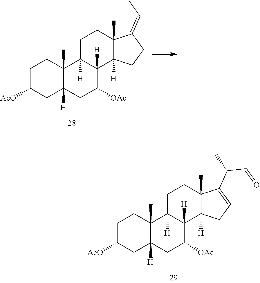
C1C([AcO])CC2([H])C(C)(C1)C1([H])C([H])(C([OAc])C2)C2([H])C(C)(CC1)C(=CC)CC2.C1C([AcO])CC2([H])C(C)(C1)C1([H])C([H])(C([OAc])C2)C2([H])C(C)(CC1)C(C(C=O)C)=CC2
